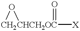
CO[CHCH2OC]([X])=O
